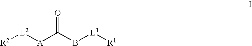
[R2][L2][A]C(B[L1][R1])=O
